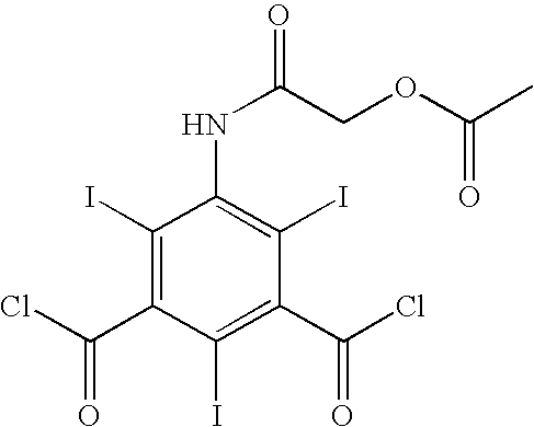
C1(I)=C(C(=O)Cl)C(I)=C(C(Cl)=O)C(I)=C1NC(=O)COC(C)=O
